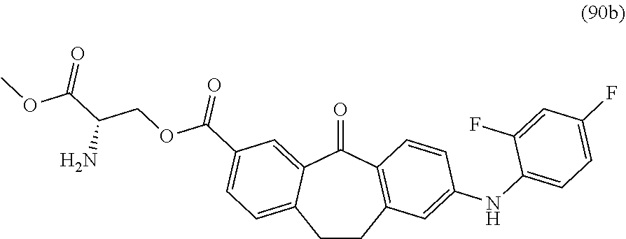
C1CC2=C(C(=O)C3=CC(C(OCC(C(OC)=O)N)=O)=CC=C13)C=CC(NC1=CC=C(F)C=C1F)=C2
